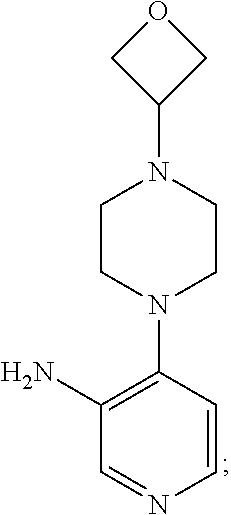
C1(N)=C(N2CCN(C3COC3)CC2)C=CN=C1
